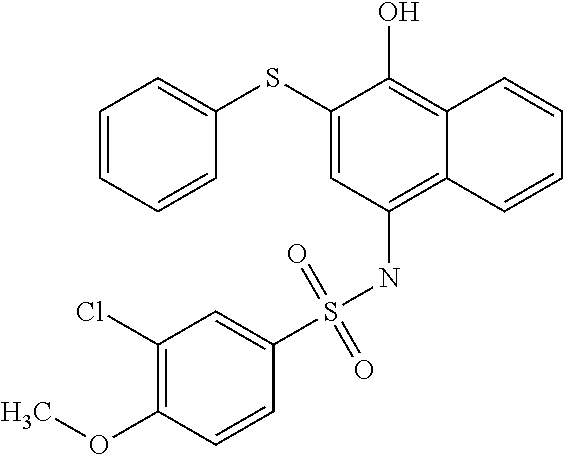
C1=CC=CC(SC2=CC(NS(C3=CC(Cl)=C(OC)C=C3)(=O)=O)=C3C(=C2O)C=CC=C3)=C1
